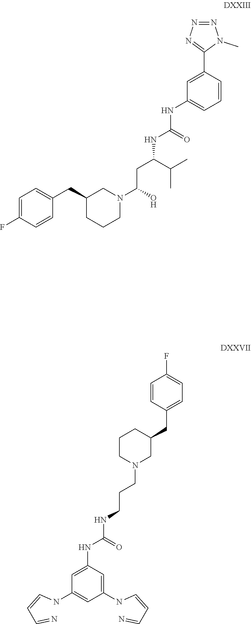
C1=CC(CC2CCCN(CCCNC(=O)NC3=CC(NC=CC=N)=CC(NC=CC=N)=C3)C2)=CC=C1F.C1=CC(C2=NN=NN2C)=CC(NC(NC(C(C)C)CC(O)N2CC(CC3=CC=C(F)C=C3)CCC2)=O)=C1
